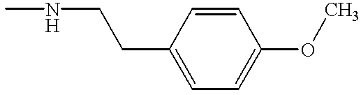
CNCCC1=CC=C(OC)C=C1
